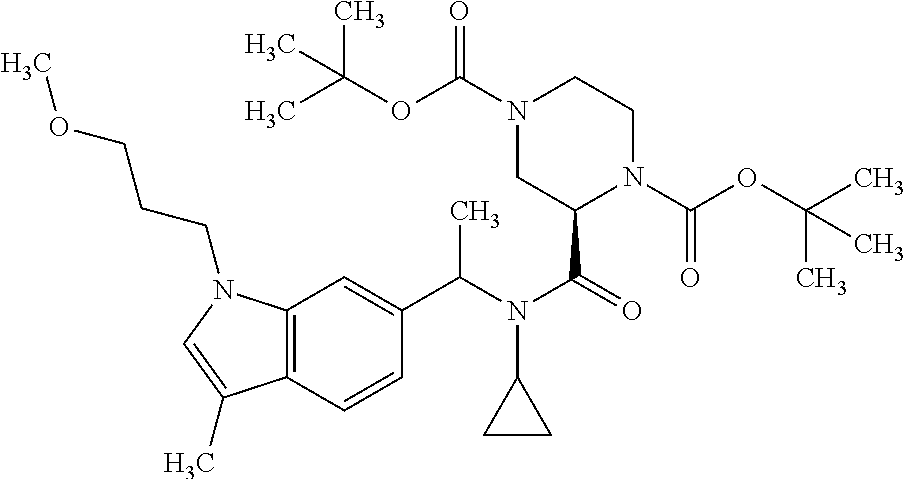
C(N(C(=O)C1N(C(OC(C)(C)C)=O)CCN(C(OC(C)(C)C)=O)C1)C1CC1)(C)C1=CC2=C(C=C1)C(C)=CN2CCCOC
